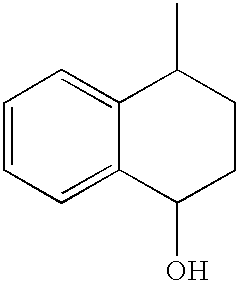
C1=CC=C2C(=C1)C(C)CCC2O
